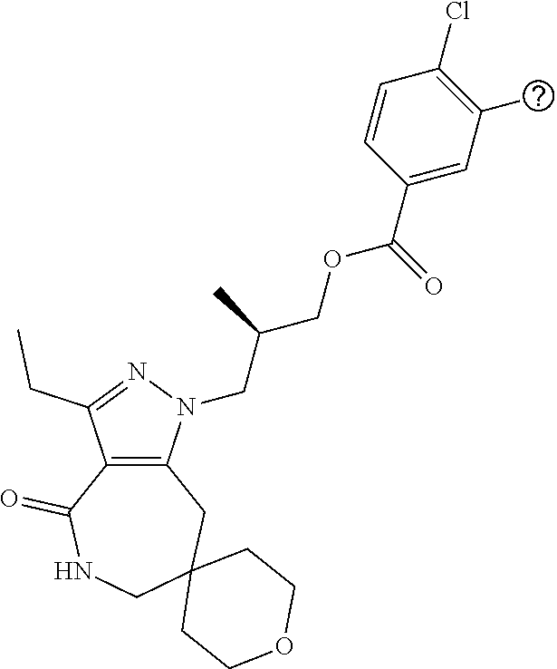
C12=C(N(CC(COC(C3=CC(C)=C(Cl)C=C3)=O)C)N=C1CC)CC1(CNC2=O)CCOCC1
